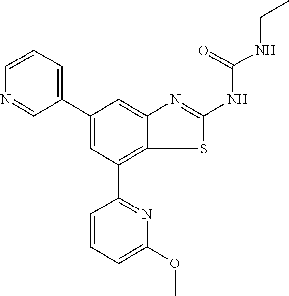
C1(C2=CC=CN=C2)=CC(C2=NC(OC)=CC=C2)=C2C(=C1)N=C(NC(NCC)=O)S2
